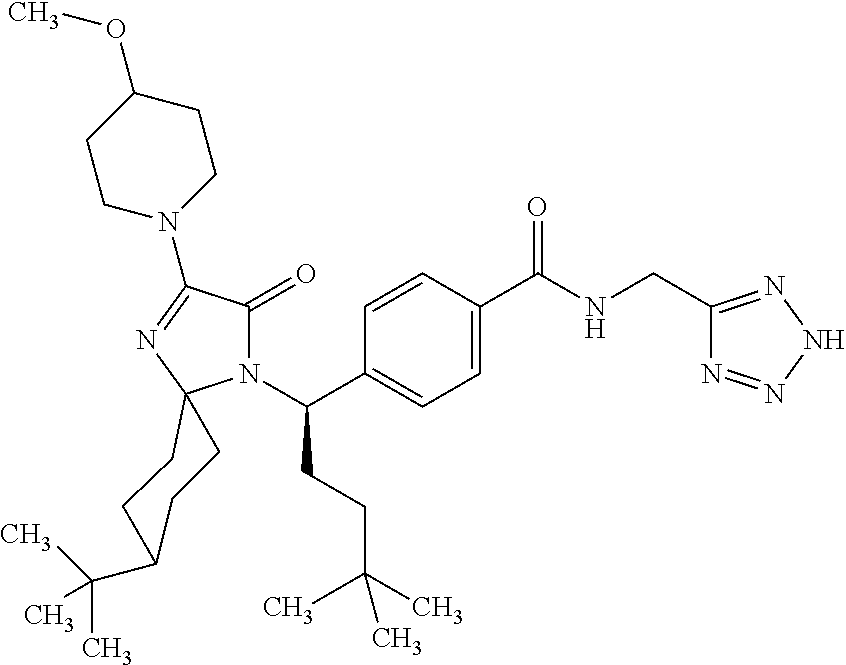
C1C(C(C)(C)C)CCC2(C1)N(C(CCC(C)(C)C)C1=CC=C(C(=O)NCC3=NNN=N3)C=C1)C(=O)C(N1CCC(OC)CC1)=N2
